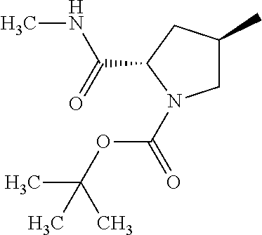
CNC(C1N(C(=O)OC(C)(C)C)CC(C)C1)=O
